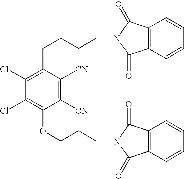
C1(Cl)=C(CCCCN2C(=O)C3=C(C2=O)C=CC=C3)C([CN])=C([CN])C(OCCCN2C(=O)C3=C(C2=O)C=CC=C3)=C1Cl
